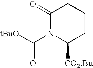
[tBuO]C(N1C([CO2tBu])CCCC1=O)=O
